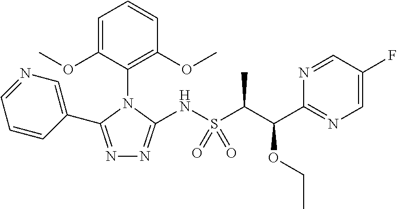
N1=C(C2=CN=CC=C2)N(C2=C(OC)C=CC=C2OC)C(NS(C(C(C2=NC=C(F)C=N2)OCC)C)(=O)=O)=N1
